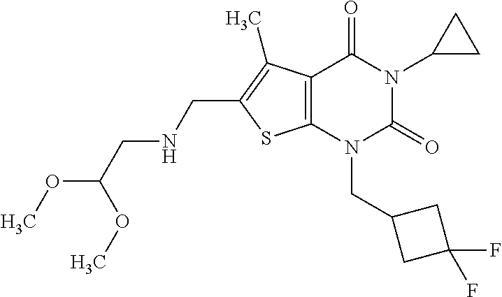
C12=C(N(CC3CC(F)(F)C3)C(=O)N(C3CC3)C1=O)SC(CNCC(OC)OC)=C2C
